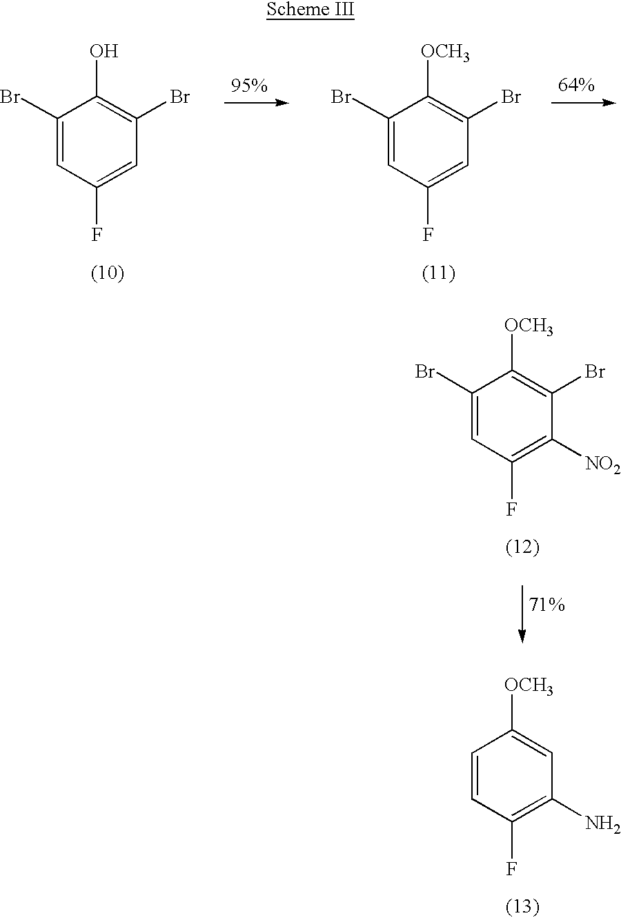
C1(Br)=CC(F)=CC(Br)=C1O.C1(Br)=CC(F)=CC(Br)=C1[OCH3].C1(Br)=CC(F)=C([NO2])C(Br)=C1[OCH3].C1=CC(F)=C(N)C=C1[OCH3]
